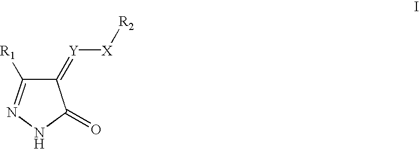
C1([R1])=NNC(=O)C1=[Y][X][R2]
